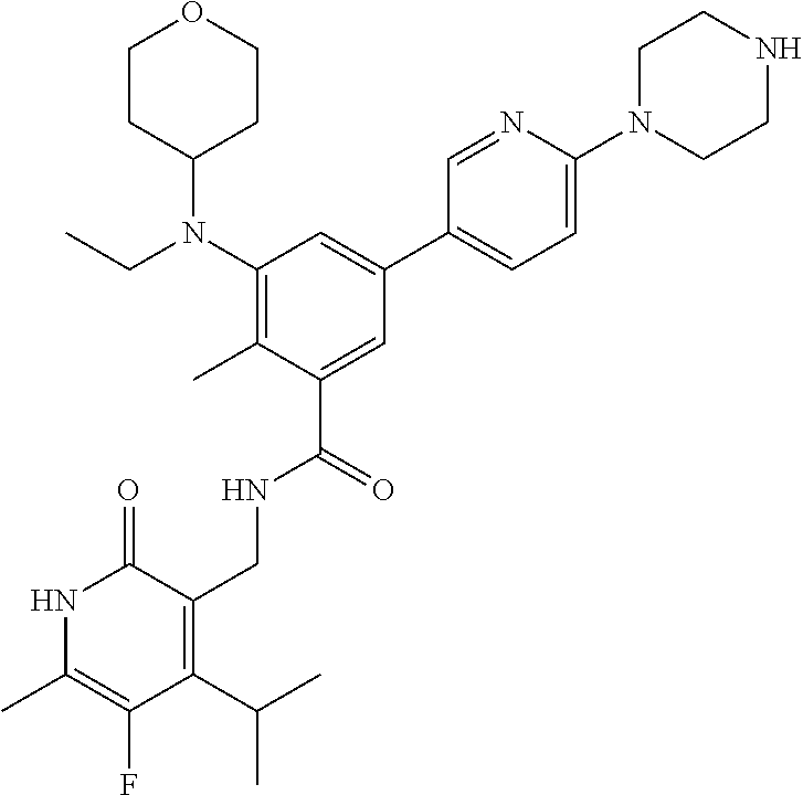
C1CC(N(C2=C(C)C(C(=O)NCC3=C(C(C)C)C(F)=C(C)NC3=O)=CC(C3=CC=C(N4CCNCC4)N=C3)=C2)CC)CCO1
